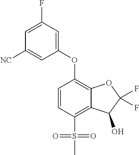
C1=CC(S(C)(=O)=O)=C2C(=C1OC1=CC(F)=CC([NC])=C1)OC(F)(F)C2O
